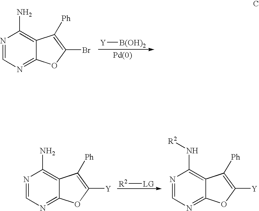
[Y][B(OH)2].N1=CN=C2C(=C1N)C([Ph])=C(Br)O2.[R2][LG].N1=CN=C2C(=C1N[R2])C([Ph])=C([Y])O2.N1=CN=C2C(=C1N)C([Ph])=C([Y])O2
